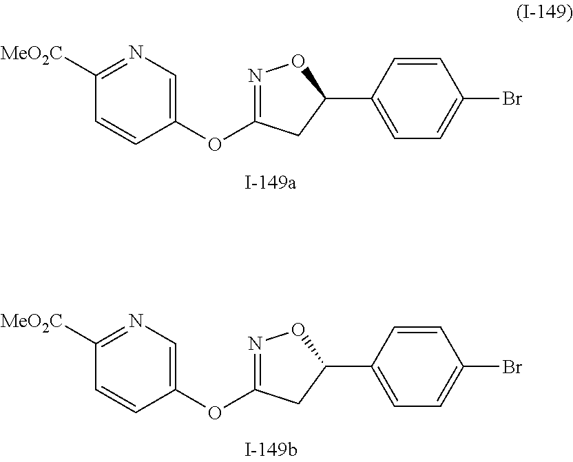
C1=CC(OC2=NOC(C3=CC=C(Br)C=C3)C2)=CN=C1[MeO2C].C1=CC(OC2=NOC(C3=CC=C(Br)C=C3)C2)=CN=C1[MeO2C]
